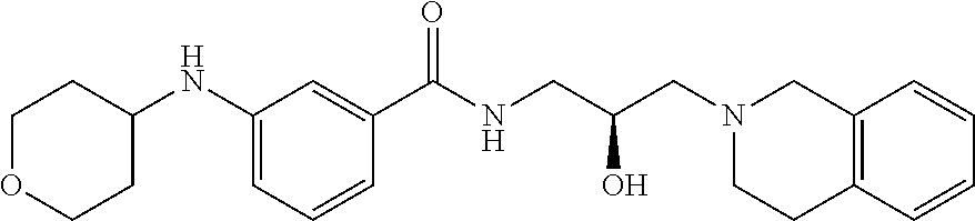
C1OCCC(NC2=CC=CC(C(NCC(CN3CCC4=C(C3)C=CC=C4)O)=O)=C2)C1
